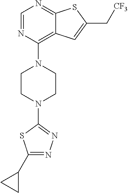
C1=NC(N2CCN(C3=NN=C(C4CC4)S3)CC2)=C2C(=N1)SC(C[CF3])=C2
